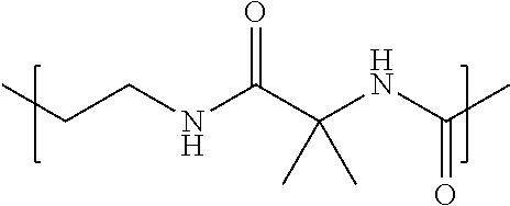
CCCNC(C(NC(C)=O)(C)C)=O
